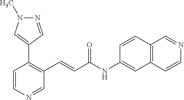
N1=CC(C2=C(C=CC(NC3=CC4=C(C=C3)C=NC=C4)=O)C=NC=C2)=CN1C
